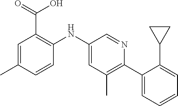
C1=C(C)C=CC(NC2=CC(C)=C(C3=CC=CC=C3C3CC3)N=C2)=C1C(=O)O
